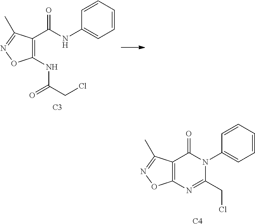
C1(NC(CCl)=O)=C(C(NC2=CC=CC=C2)=O)C(C)=NO1.[C3].C12=C(C(C)=NO1)C(=O)N(C1=CC=CC=C1)C(CCl)=N2.[C4]
